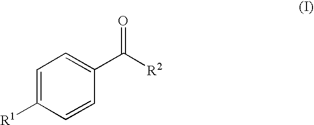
C1=C([R1])C=CC(C([R2])=O)=C1
